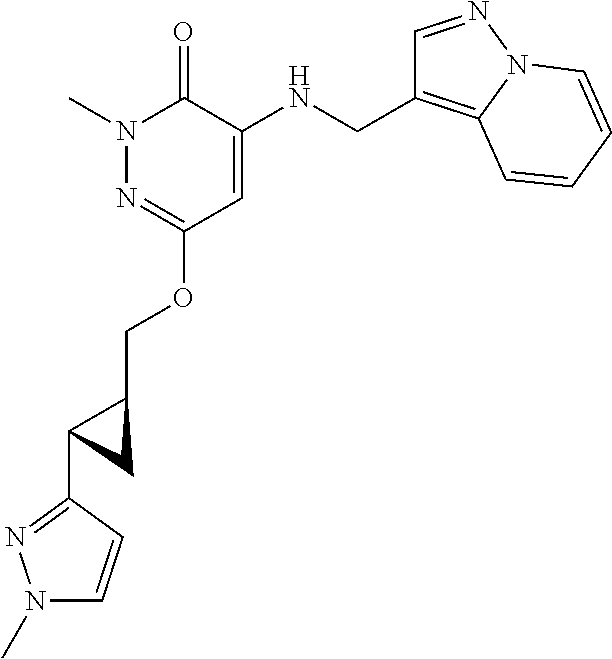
N1(C)N=C(OCC2CC2C2=NN(C)C=C2)C=C(NCC2=C3N(N=C2)C=CC=C3)C1=O
